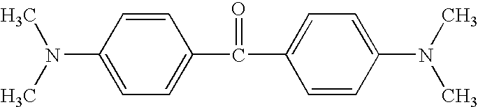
N(C1=CC=C(C(=O)C2=CC=C(N(C)C)C=C2)C=C1)(C)C
